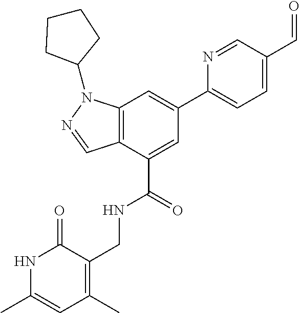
C12=C(C(C(=O)NCC3=C(C)C=C(C)NC3=O)=CC(C3=CC=C(C=O)C=N3)=C1)C=NN2C1CCCC1
